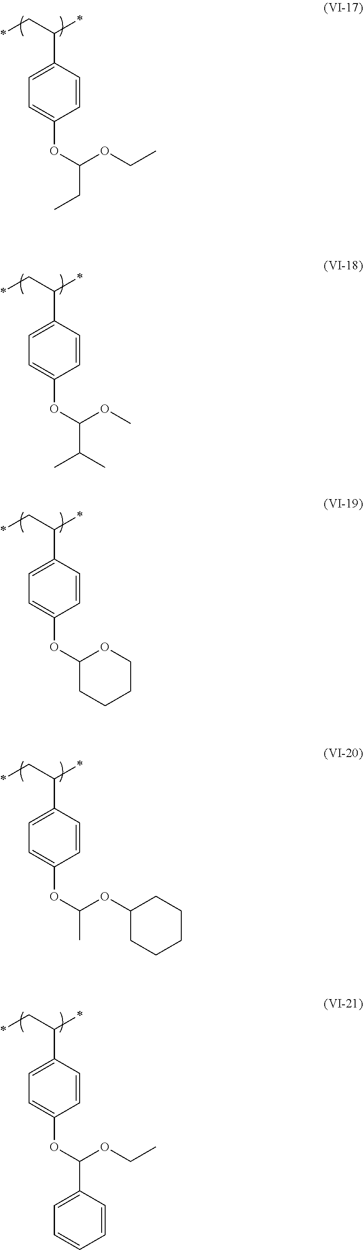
*CC(*)C1=CC=C(OC(CC)OCC)C=C1.*CC(*)C1=CC=C(OC(C(C)C)OC)C=C1.*CC(*)C1=CC=C(OC2CCCCO2)C=C1.*CC(*)C1=CC=C(OC(C)OC2CCCCC2)C=C1.*CC(*)C1=CC=C(OC(C2=CC=CC=C2)OCC)C=C1
